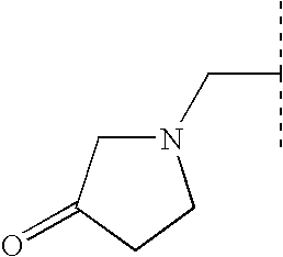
C(C(C)C)N1CC(=O)CC1
